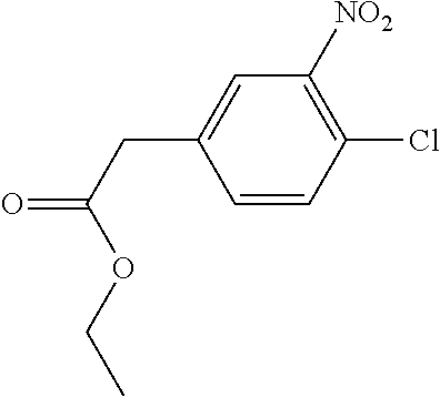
C1=CC(Cl)=C([NO2])C=C1CC(OCC)=O
